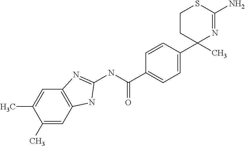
C1(C2=CC=C(C(NC3=NC4=C(C=C(C)C(C)=C4)N3)=O)C=C2)(C)N=C(N)SCC1
